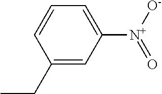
C1(CC)=CC([N+]([O-])=O)=CC=C1
